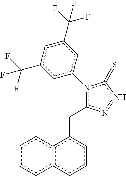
c1ccc2c(c1)c(Cc1nnc(=S)n1-c1cc(C(F)(F)F)cc(C(F)(F)F)c1)ccc2
